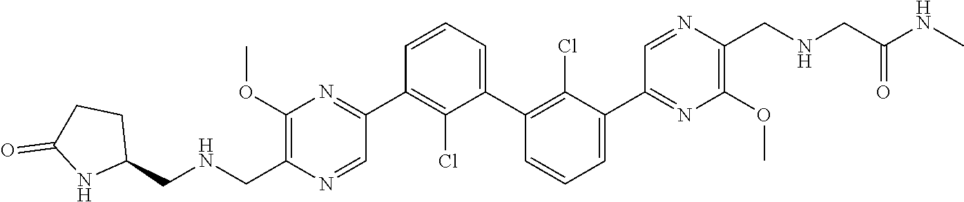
C1(C2=NC(OC)=C(C[HN]CC3CCC(=O)N3)N=C2)=C(Cl)C(C2=C(Cl)C(C3=NC(OC)=C(CNCC([HN]C)=O)N=C3)=CC=C2)=CC=C1
